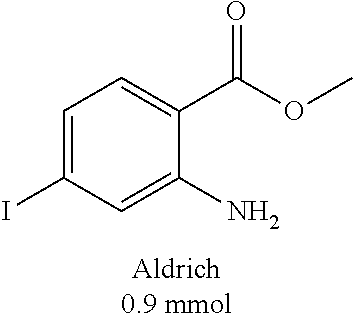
C1=C(I)C=C(N)C(C(OC)=O)=C1
